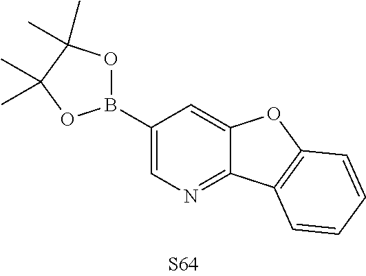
C1=C(B2OC(C)(C)C(C)(C)O2)C=C2C(=N1)C1=C(O2)C=CC=C1
